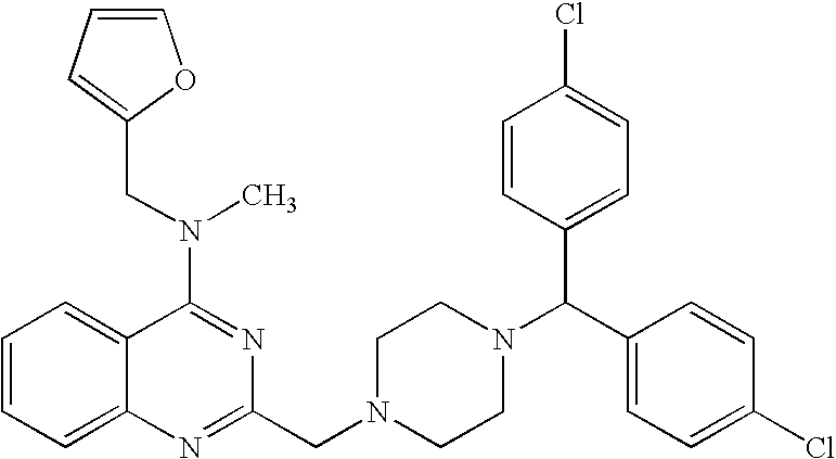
C1=CC=C2C(=C1)C(N(C)CC1=CC=CO1)=NC(CN1CCN(C(C3=CC=C(Cl)C=C3)C3=CC=C(Cl)C=C3)CC1)=N2
